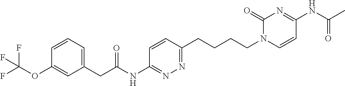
C1=CC=C(CC(=O)NC2=NN=C(CCCCN3C=CC(NC(C)=O)=NC3=O)C=C2)C=C1OC(F)(F)F
